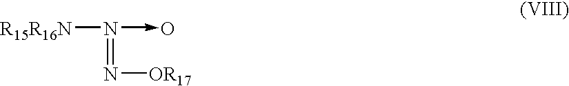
[R15R16N]N(=N[OR17])->O
